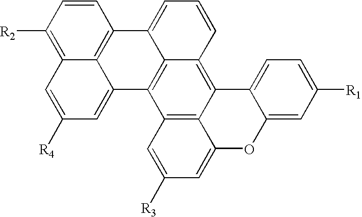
C12=C3C(=C4C5=C1C1=CC([R4])=CC6=C([R2])C=CC(=C16)C5=CC=C4)C1=CC=C([R1])C=C1OC3=CC([R3])=C2
